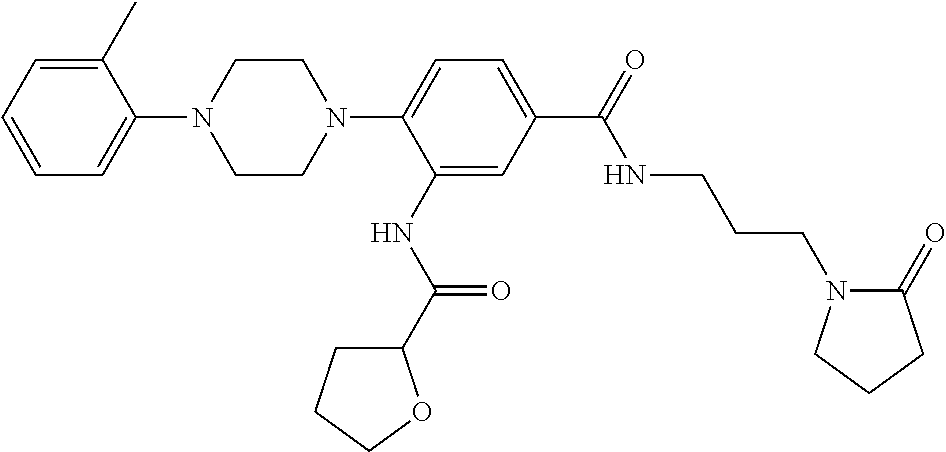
C1CN(C2=CC=C(C(=O)NCCCN3C(=O)CCC3)C=C2NC(C2CCCO2)=O)CCN1C1=CC=CC=C1C
